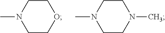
CN1CCOCC1.CN1CCN(C)CC1
